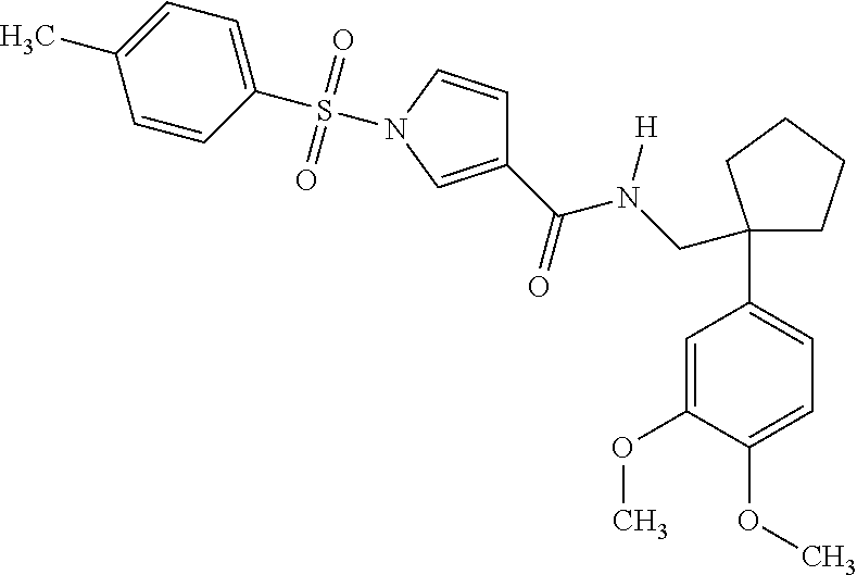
C1(C(N([H])CC2(C3=CC=C(OC)C(OC)=C3)CCCC2)=O)=CN(S(C2=CC=C(C)C=C2)(=O)=O)C=C1
